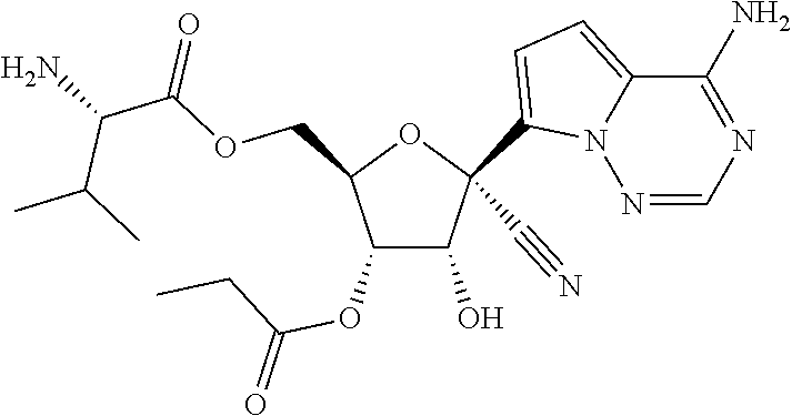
O(CC1C(OC(CC)=O)C(O)C(C#N)(C2=CC=C3N2N=CN=C3N)O1)C(=O)C(N)C(C)C
